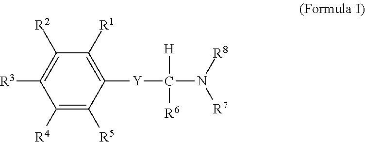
C1([R4])=C([R5])C([Y]C([H])([R6])N([R8])[R7])=C([R1])C([R2])=C1[R3]
